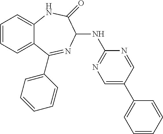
C1=CC=C2C(=C1)NC(=O)C(NC1=NC=C(C3=CC=CC=C3)C=N1)N=C2C1=CC=CC=C1
